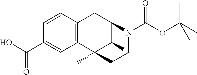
C12=C(C3(C)C(C)C(C1)N(C(OC(C)(C)C)=O)CC3)C=C(C(O)=O)C=C2
